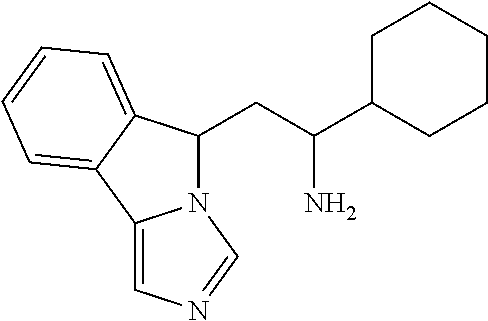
C(C(C1CCCCC1)N)C1N2C(=CN=C2)C2=CC=CC=C12
